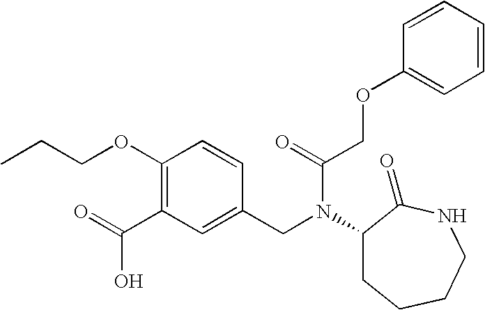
C1(OCCC)=C(C(=O)O)C=C(CN(C(=O)COC2=CC=CC=C2)C2CCCCNC2=O)C=C1
